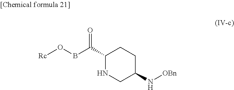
C1(C(=O)BO[Rc])NCC(N[OBn])CC1
